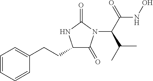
C1=CC=CC(CCC2C(=O)N(C(C(=O)NO)C(C)C)C(=O)N2)=C1
